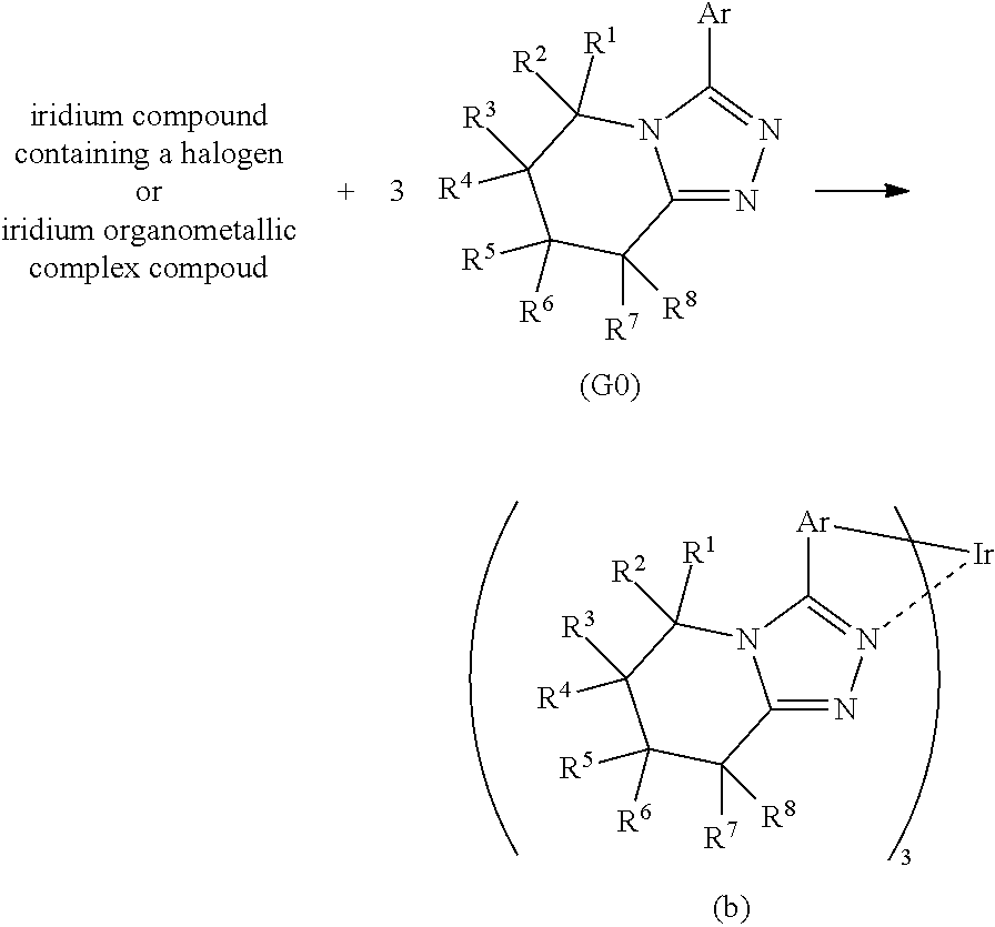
C12=NN3=C(N1C([R2])([R1])C([R4])([R3])C([R6])([R5])C2([R7])[R8])[Ar][Ir]3.C12=NN=C([Ar])N1C([R2])([R1])C([R4])([R3])C([R6])([R5])C2([R7])[R8]
